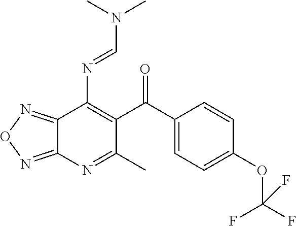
C1(C(C2=C(N=CN(C)C)C3=NON=C3N=C2C)=O)=CC=C(OC(F)(F)F)C=C1
